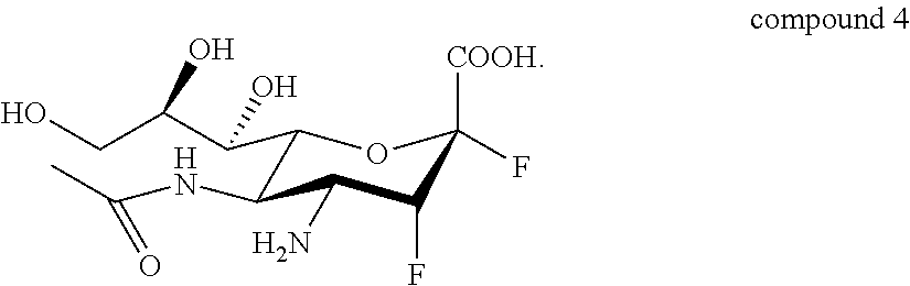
C1(C(C(CO)O)O)C(NC(C)=O)C(N)C(F)C(F)([COOH])O1
